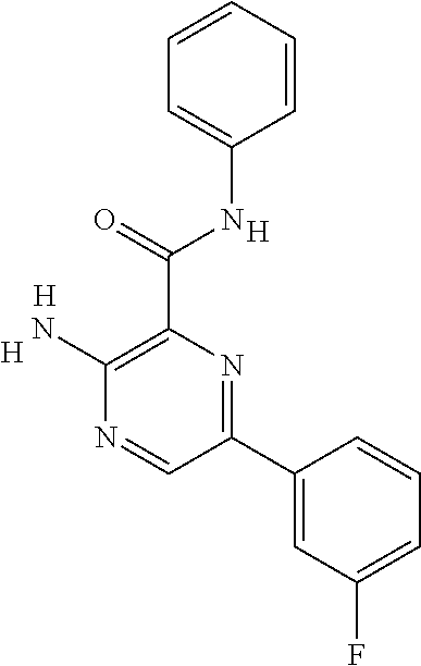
C1(N)=C(C(NC2=CC=CC=C2)=O)N=C(C2=CC(F)=CC=C2)C=N1.[H].[H].[H]
